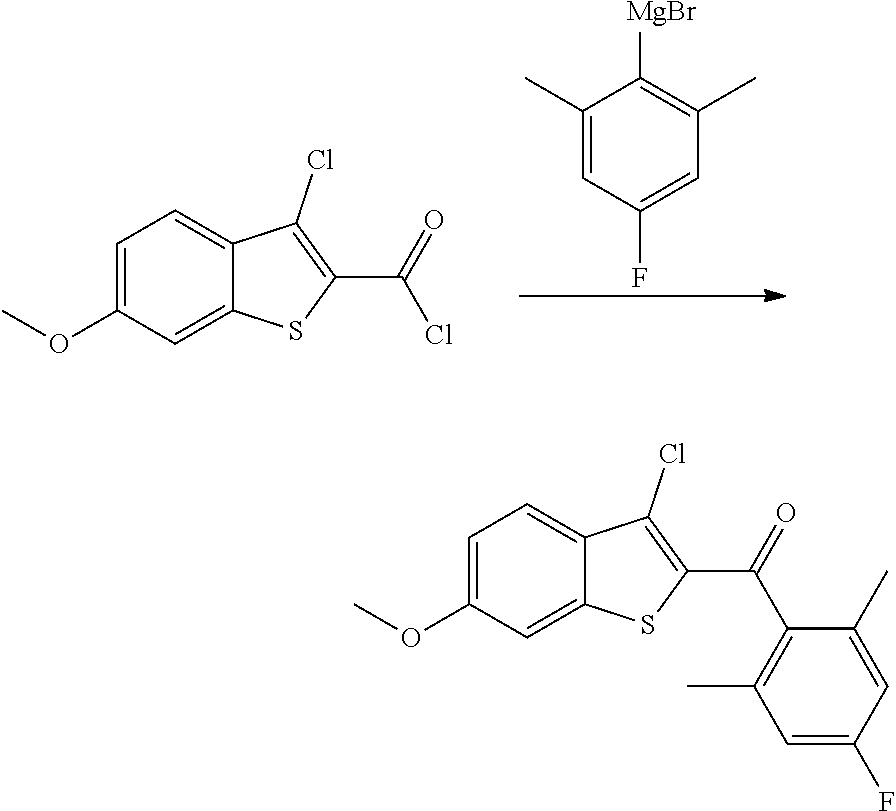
C1=C(F)C=C(C)C([MgBr])=C1C.C1=C2C(Cl)=C(C(=O)Cl)SC2=CC(OC)=C1.O(C)C1=CC=C2C(=C1)SC(C(=O)C1=C(C)C=C(F)C=C1C)=C2Cl
